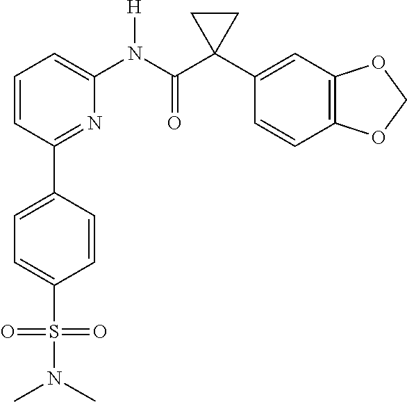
C1=CC(C2=CC=C(S(N(C)C)(=O)=O)C=C2)=NC(N(C(C2(C3=CC4=C(C=C3)OCO4)CC2)=O)[H])=C1
